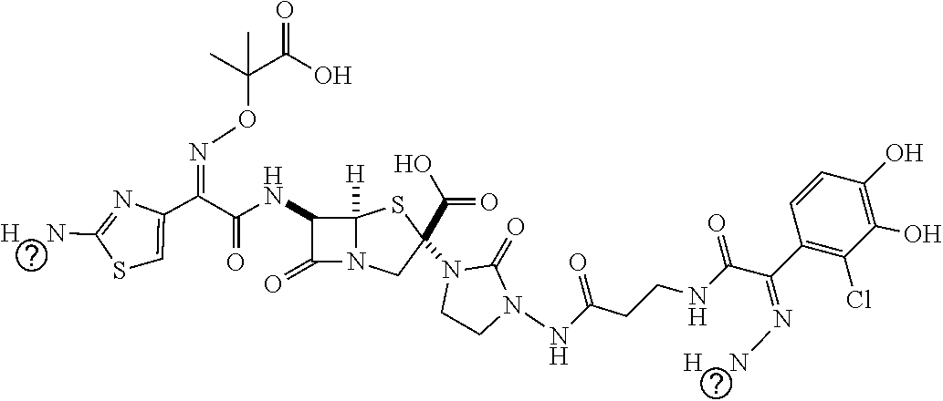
C(=O)(NC1C(=O)N2C1([H])SC(C(O)=O)(N1CCN(NC(=O)CCNC(C(C3=C(Cl)C(O)=C(O)C=C3)=N[H    N])=O)C1=O)C2)C(C1=CSC([H    N])=N1)=NOC(C(O)=O)(C)C
